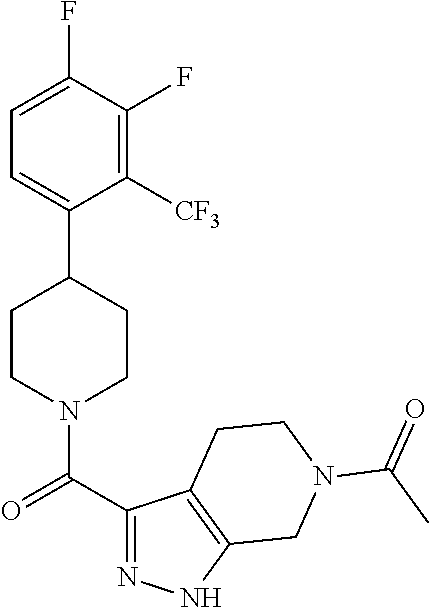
C1=C(F)C(F)=C([CF3])C(C2CCN(C(C3=NNC4=C3CCN(C(C)=O)C4)=O)CC2)=C1
